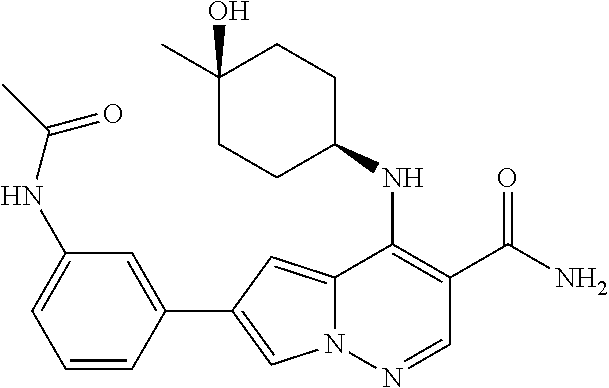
N12C(=CC(C3=CC(NC(C)=O)=CC=C3)=C1)C(NC1CCC(C)(O)CC1)=C(C(N)=O)C=N2
